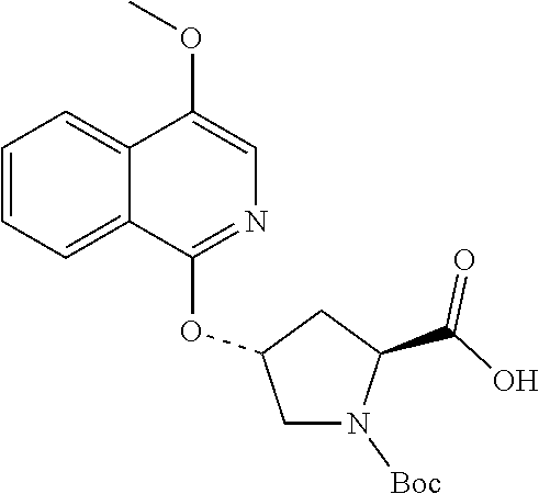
C1(OC2CN([Boc])C(C(O)=O)C2)=NC=C(OC)C2=CC=CC=C12
